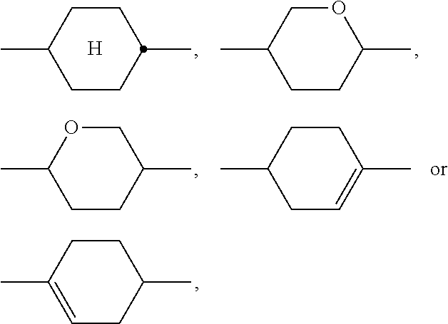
C1CC(C)CCC1C.[H].C1CC(C)OCC1C.C1CC(C)COC1C.C1C=C(C)CCC1C.C1=C(C)CCC(C)C1
